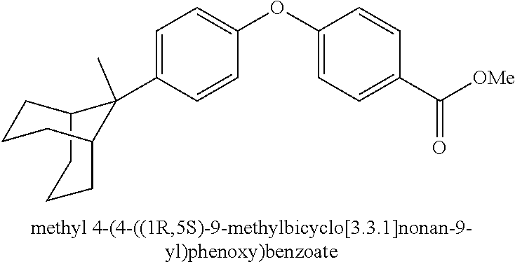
C1=C(C2(C)C3CCCC2CCC3)C=CC(OC2=CC=C(C([OMe])=O)C=C2)=C1
